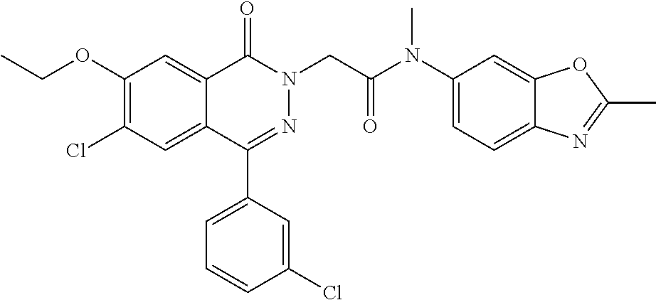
C1(OCC)=C(Cl)C=C2C(=C1)C(=O)N(CC(N(C1=CC=C3C(=C1)OC(C)=N3)C)=O)N=C2C1=CC=CC(Cl)=C1
